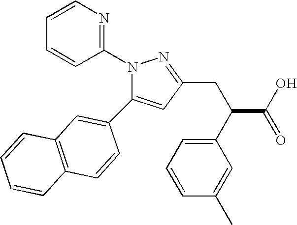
C1=C(C2=CC3=C(C=C2)C=CC=C3)N(C2=NC=CC=C2)N=C1CC(C1=CC=CC(C)=C1)C(O)=O
